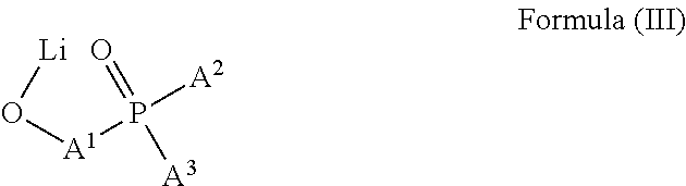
[A1](P([A2])(=O)[A3])O[Li]
